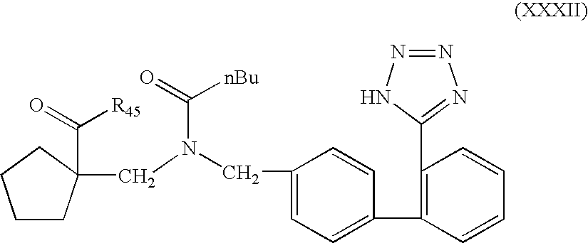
C1=C(CN(C(=O)[nBu])CC2(C(=O)[R45])CCCC2)C=CC(C2=C(C3=NN=NN3)C=CC=C2)=C1
